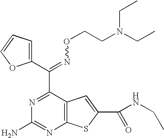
C(=NOCCN(CC)CC)(C1=NC(N)=NC2=C1C=C(C(NCC)=O)S2)C1=CC=CO1
